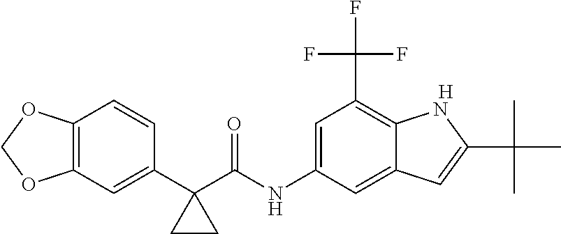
C12=C(C=C(C3(C(NC4=CC(C(F)(F)F)=C5C(=C4)C=C(C(C)(C)C)N5)=O)CC3)C=C1)OCO2.[H]
